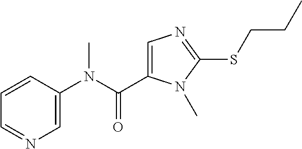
C1=CC(N(C(=O)C2=CN=C(SCCC)N2C)C)=CN=C1
